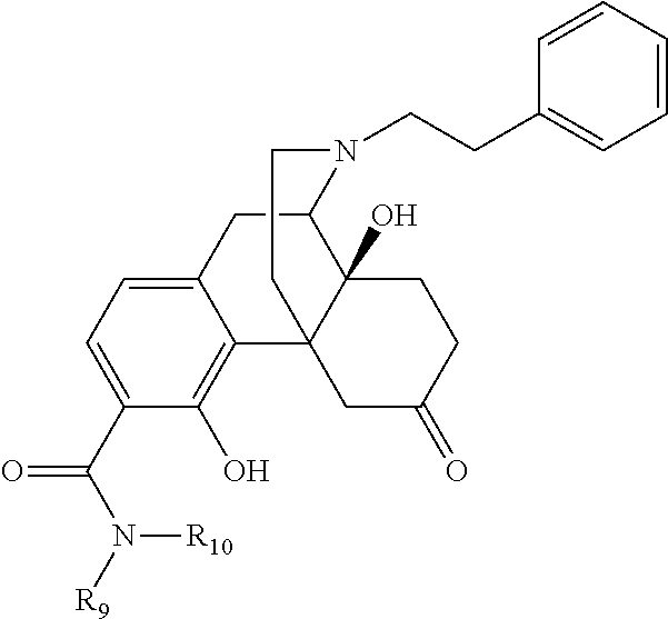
C12=CC=C(C(N([R9])[R10])=O)C(O)=C1C13C(O)(C(C2)N(CCC2=CC=CC=C2)CC1)CCC(=O)C3
